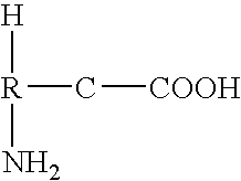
C([COOH])[R]([H])N
